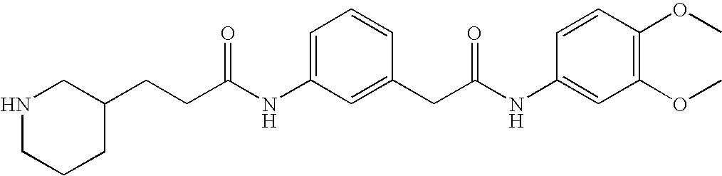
C(C(NC1=CC=CC(CC(NC2=CC(OC)=C(OC)C=C2)=O)=C1)=O)CC1CCCNC1
